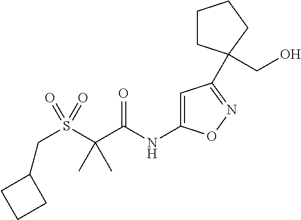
C1(CS(C(C(NC2=CC(C3(CO)CCCC3)=NO2)=O)(C)C)(=O)=O)CCC1
